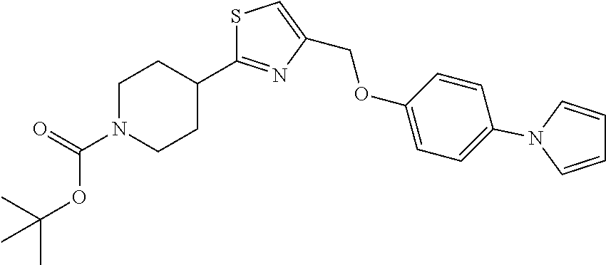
C1CC(C2=NC(COC3=CC=C(N4C=CC=C4)C=C3)=CS2)CCN1C(=O)OC(C)(C)C
